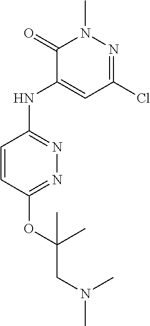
C1=CC(OC(CN(C)C)(C)C)=NN=C1NC1=CC(Cl)=NN(C)C1=O
